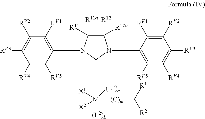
C1([RV4])=C([RV5])C(N2C([R11a])([R11])C([R12])([R12a])N(C3=C([RV5])C([RV4])=C([RV3])C([RV2])=C3[RV1])C2[M](=[(C)m]=C([R2])[R1])([(L3)n])([X1])([X2])[(L2)k])=C([RV1])C([RV2])=C1[RV3]
